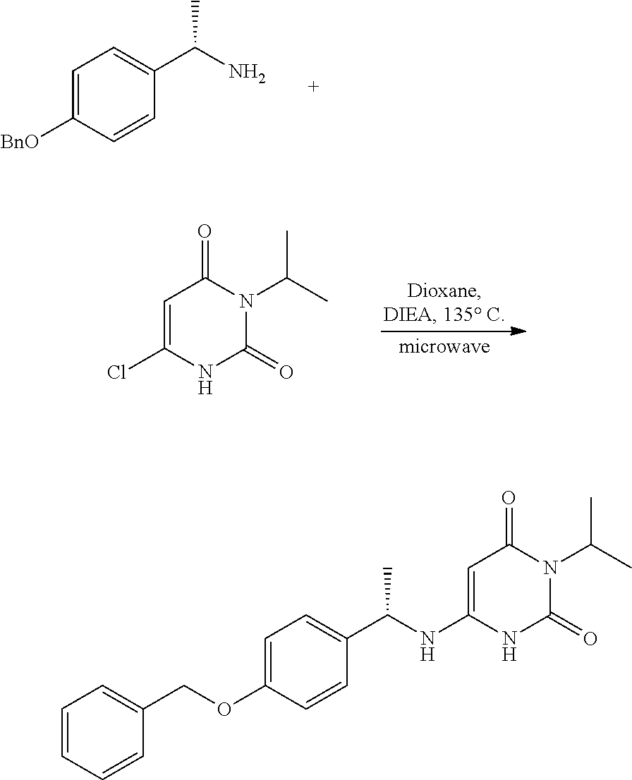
C1=C([BnO])C=CC(C(N)C)=C1.C1=C(Cl)NC(=O)N(C(C)C)C1=O.C1=C(NC(C2=CC=C(OCC3=CC=CC=C3)C=C2)C)NC(=O)N(C(C)C)C1=O
